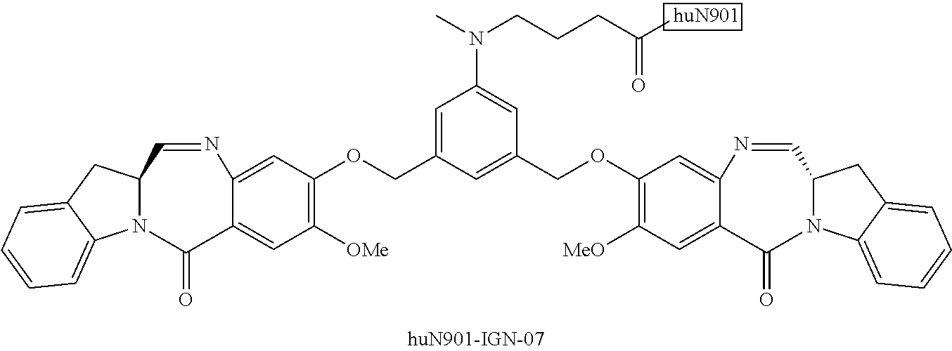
C1([OMe])=C(OCC2=CC(N(CCCC([huN901])=O)C)=CC(COC3=C([MeO])C=C4C(=C3)N=CC3N(C4=O)C4=CC=CC=C4C3)=C2)C=C2C(=C1)C(=O)N1C(C=N2)CC2=CC=CC=C12
